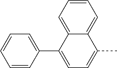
C1=CC=C2C(=C1)C(C)=CC=C2C1=CC=CC=C1
